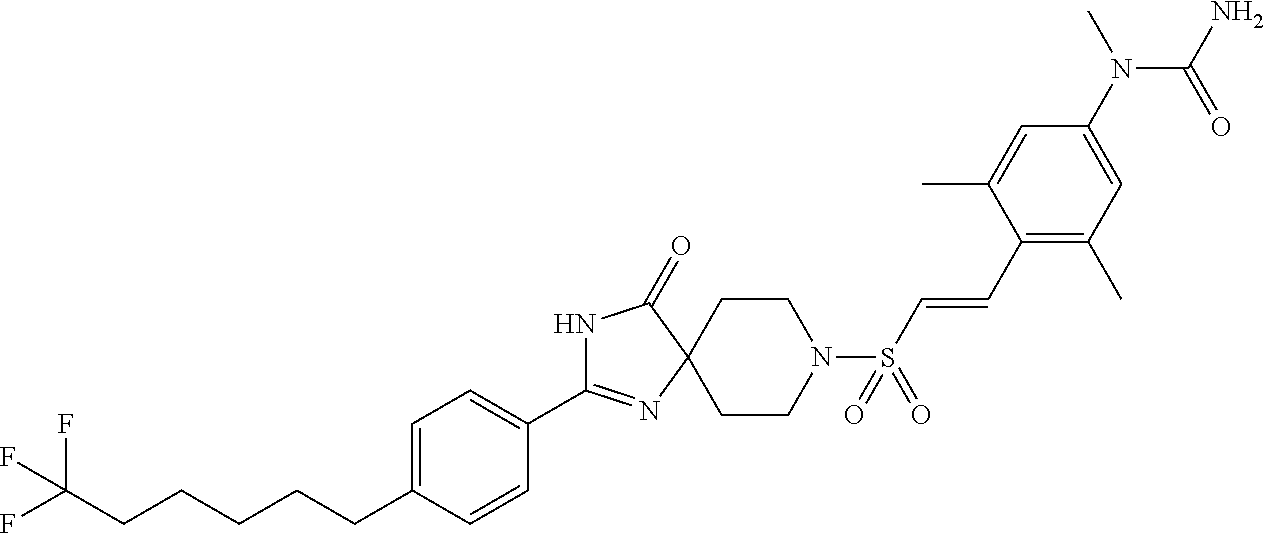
C1(C2=NC3(C(=O)N2)CCN(S(C=CC2=C(C)C=C(N(C)C(N)=O)C=C2C)(=O)=O)CC3)=CC=C(CCCCCC(F)(F)F)C=C1
